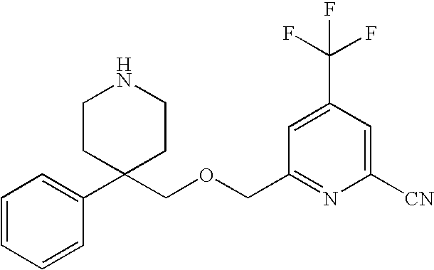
C1=CC=CC(C2(COCC3=NC([CN])=CC(C(F)(F)F)=C3)CCNCC2)=C1
